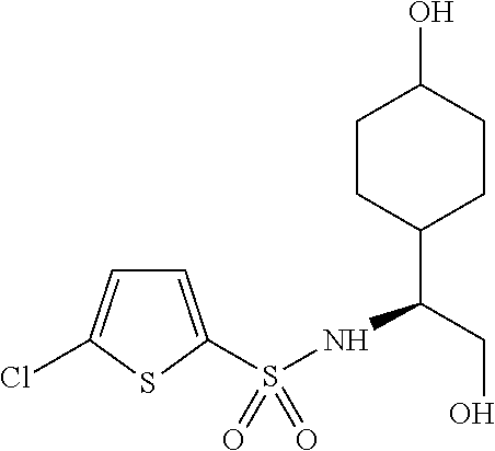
C1=C(S(NC(CO)C2CCC(O)CC2)(=O)=O)SC(Cl)=C1
